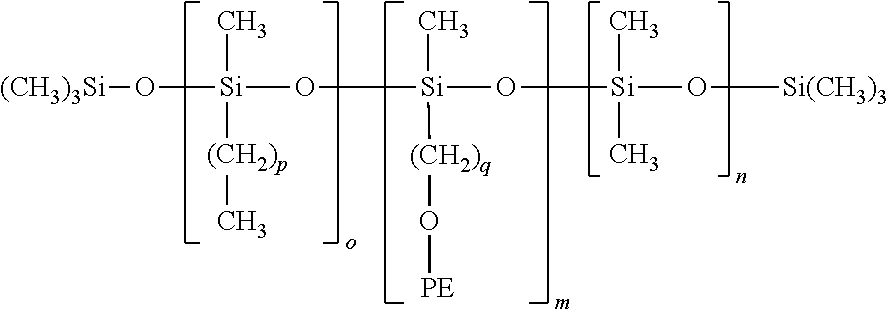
O([(CH3)3Si])[Si](O[Si](O[Si](O[Si(CH3)3])(C)C)(C)[(CH2)q]O[PE])(C)[(CH2)p]C
